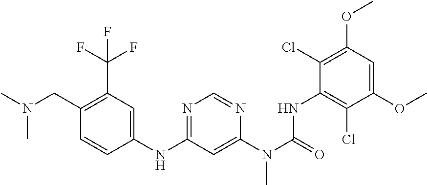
C(C1=C(C(F)(F)F)C=C(NC2=NC=NC(N(C(NC3=C(Cl)C(OC)=CC(OC)=C3Cl)=O)C)=C2)C=C1)N(C)C
